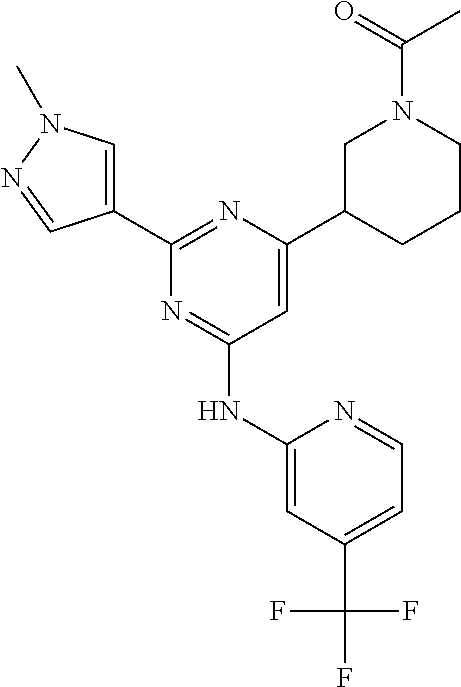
C1(C(F)(F)F)=CC=NC(NC2=NC(C3=CN(C)N=C3)=NC(C3CN(C(=O)C)CCC3)=C2)=C1
